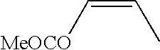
C(=CC)[MeOCO]
